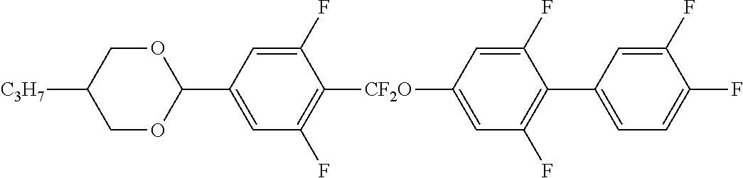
C1(F)=CC(C2OCC([C3H7])CO2)=CC(F)=C1[CF2O]C1=CC(F)=C(C2=CC=C(F)C(F)=C2)C(F)=C1
